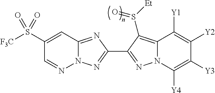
N12C(=NC(C3=NN4C(=C3S([Et])=O)C([Y1])=C([Y2])C([Y3])=C4[Y4])=N1)C=C(S([F3C])(=O)=O)C=N2
